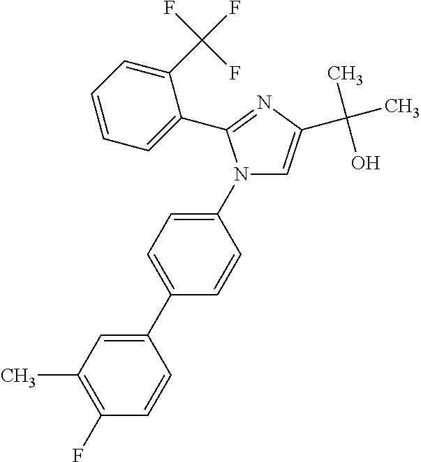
N1(C2=CC=C(C3=CC(C)=C(F)C=C3)C=C2)C=C(C(C)(O)C)N=C1C1=CC=CC=C1C(F)(F)F
